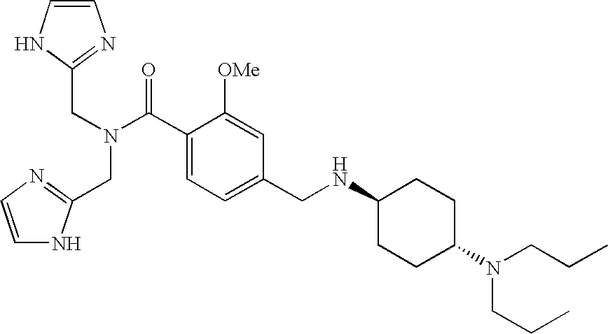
C1=CNC(CN(C(C2=CC=C(CNC3CCC(N(CCC)CCC)CC3)C=C2[OMe])=O)CC2=NC=CN2)=N1
